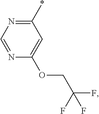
C1(*)=NC=NC(OCC(F)(F)F)=C1
